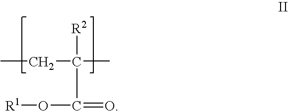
CCC(C)(C(=O)O[R1])[R2]
